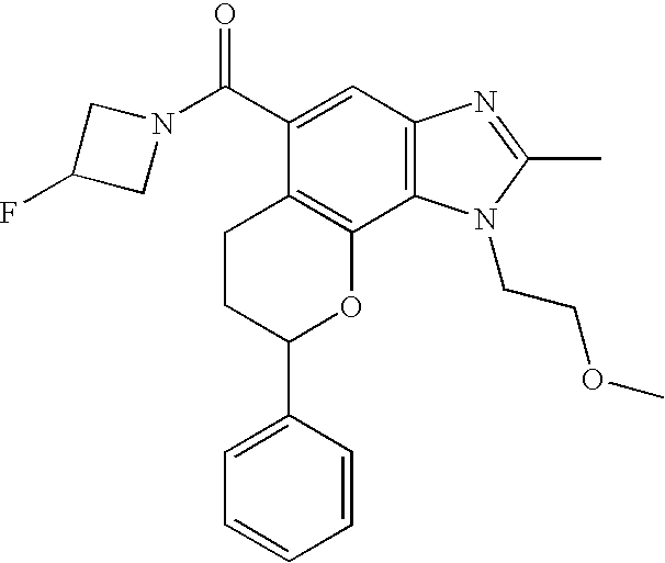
C12=C(C=C(C(N3CC(F)C3)=O)C3=C1OC(C1=CC=CC=C1)CC3)N=C(C)N2CCOC
